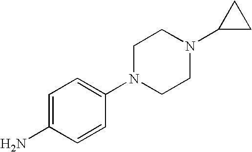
C1=C(N)C=CC(N2CCN(C3CC3)CC2)=C1
